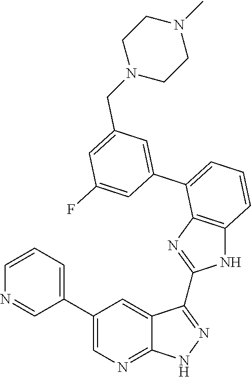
C1=CC=C(C2=CN=C3C(=C2)C(C2=NC4=C(N2)C=CC=C4C2=CC(CN4CCN(C)CC4)=CC(F)=C2)=NN3)C=N1
